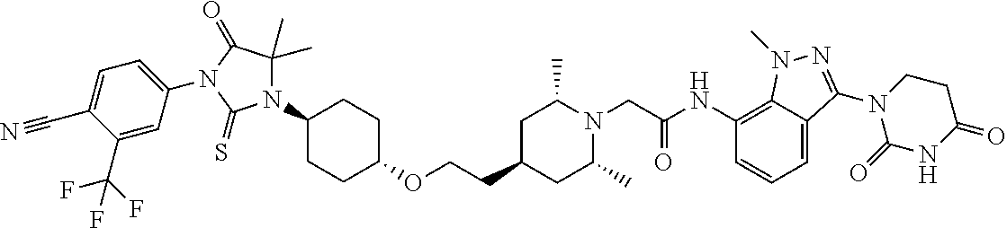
O(CCC1CC(C)N(CC(NC2=C3C(=CC=C2)C(N2C(=O)NC(=O)CC2)=NN3C)=O)C(C)C1)C1CCC(N2C(C)(C)C(=O)N(C3=CC=C(C#N)C(C(F)(F)F)=C3)C2=S)CC1
